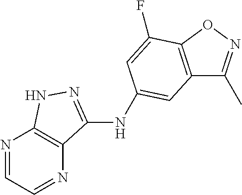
C12=C(C(F)=CC(NC3=NNC4=C3N=CC=N4)=C1)ON=C2C
